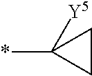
*C1([Y5])CC1
